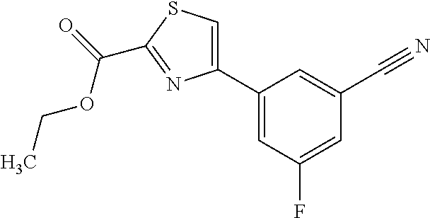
C1(C2=CSC(C(OCC)=O)=N2)=CC(F)=CC(C#N)=C1
